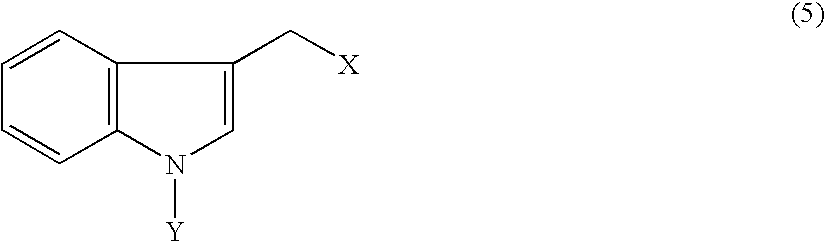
C1=CC=CC2=C1N([Y])C=C2C[X]
